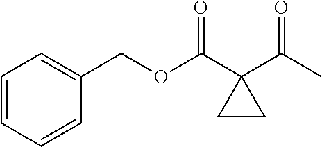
O(C(C1(C(C)=O)CC1)=O)CC1=CC=CC=C1
